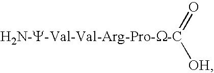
O=[H2N-Y-Val-Val-Arg-Pro-W-C][OH]
